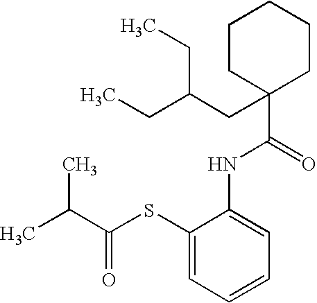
C1(SC(C(C)C)=O)=CC=CC=C1NC(=O)C1(CC(CC)CC)CCCCC1
